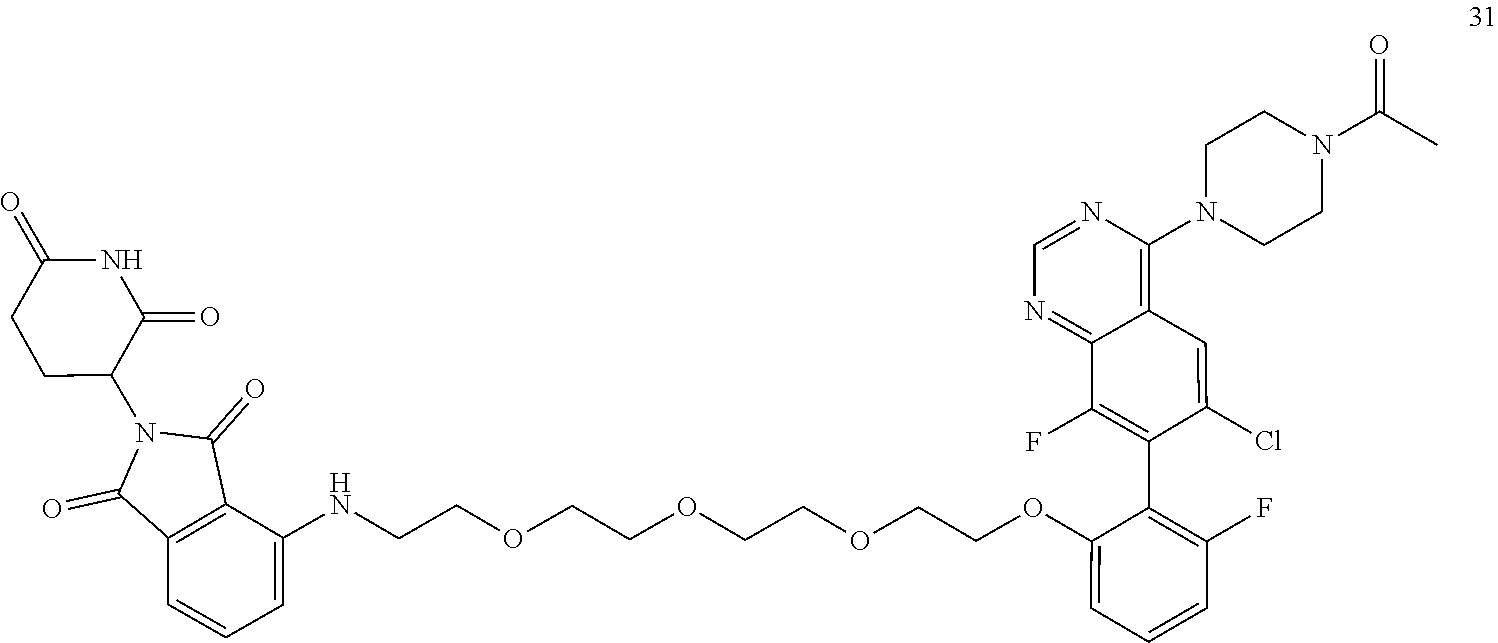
C1C(N2C(=O)C3=C(C2=O)C(NCCOCCOCCOCCOC2=CC=CC(F)=C2C2=C(F)C4=NC=NC(N5CCN(C(C)=O)CC5)=C4C=C2Cl)=CC=C3)C(=O)NC(=O)C1
